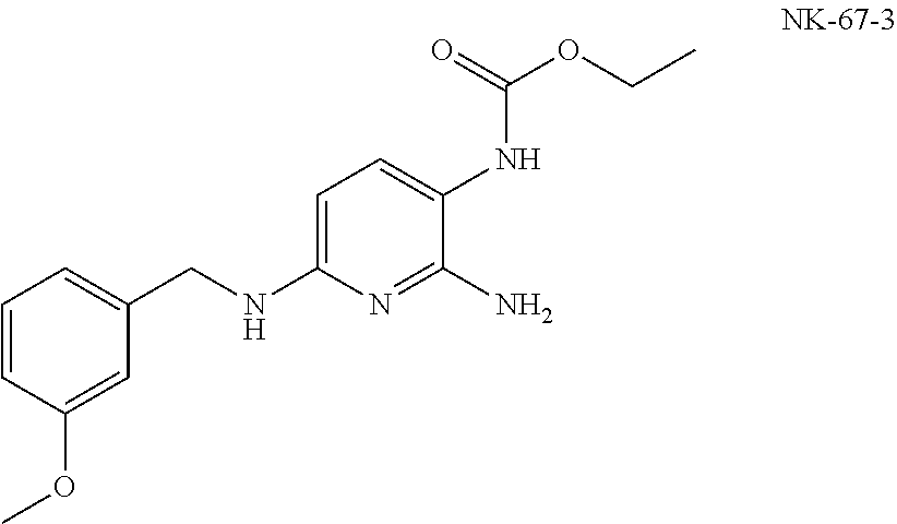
C1=CC(OC)=CC(CNC2=CC=C(NC(=O)OCC)C(N)=N2)=C1
